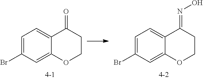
C1=C(Br)C=C2C(=C1)C(=O)CCO2.C1=C(Br)C=C2C(=C1)C(=NO)CCO2
